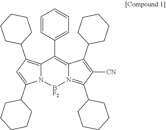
C1=CC(C2=C3N(=C(C4CCCCC4)C([CN])=C3C3CCCCC3)[BF2]N3C2=C(C2CCCCC2)C=C3C2CCCCC2)=CC=C1
